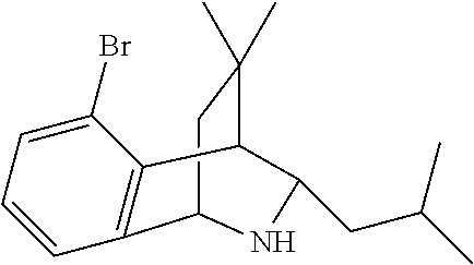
C1=CC=C(Br)C2=C1C1CC(C)(C)C2C(CC(C)C)N1
